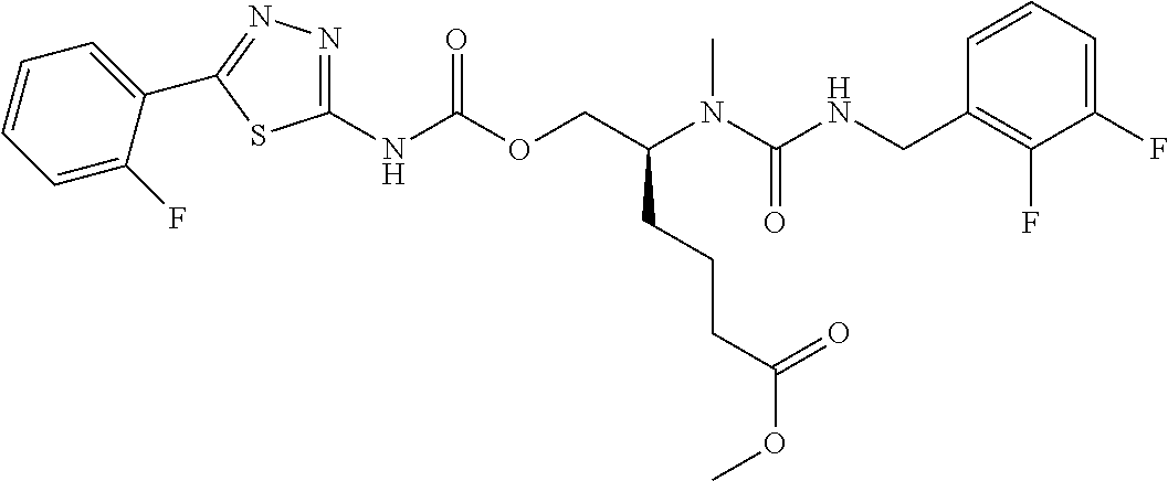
C1=CC(CNC(N(C(COC(NC2=NN=C(C3=CC=CC=C3F)S2)=O)CCCC(OC)=O)C)=O)=C(F)C(F)=C1
